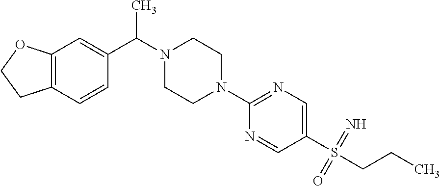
C12=C(C=CC(C(N3CCN(C4=NC=C(S(CCC)(=N)=O)C=N4)CC3)C)=C1)CCO2
